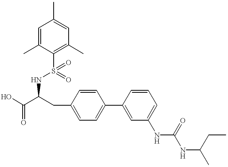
C1(C)=CC(C)=CC(C)=C1S(=O)(=O)NC(C(O)=O)CC1=CC=C(C2=CC(NC(=O)NC(CC)C)=CC=C2)C=C1
